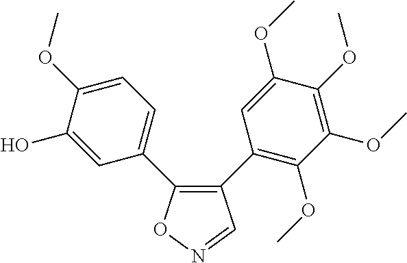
C1(C2=C(OC)C(OC)=C(OC)C(OC)=C2)=C(C2=CC=C(OC)C(O)=C2)ON=C1
